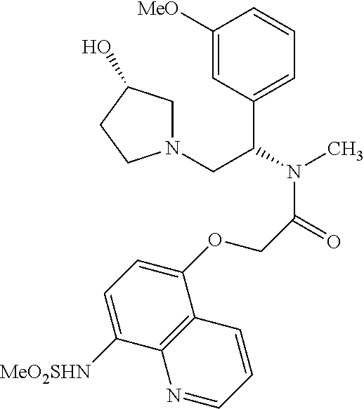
C1([MeO])=CC(C(N(C)C(=O)COC2=CC=C([MeO2SHN])C3=C2C=CC=N3)CN2CC(O)CC2)=CC=C1
